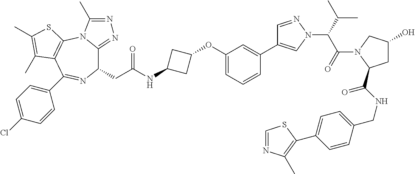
C1(CC(NC2CC(OC3=CC=CC(C4=CN(C(C(N5C(C(NCC6=CC=C(C7=C(C)N=CS7)C=C6)=O)CC(O)C5)=O)C(C)C)N=C4)=C3)C2)=O)C2=NN=C(C)N2C2=C(C(C3=CC=C(Cl)C=C3)=N1)C(C)=C(C)S2
